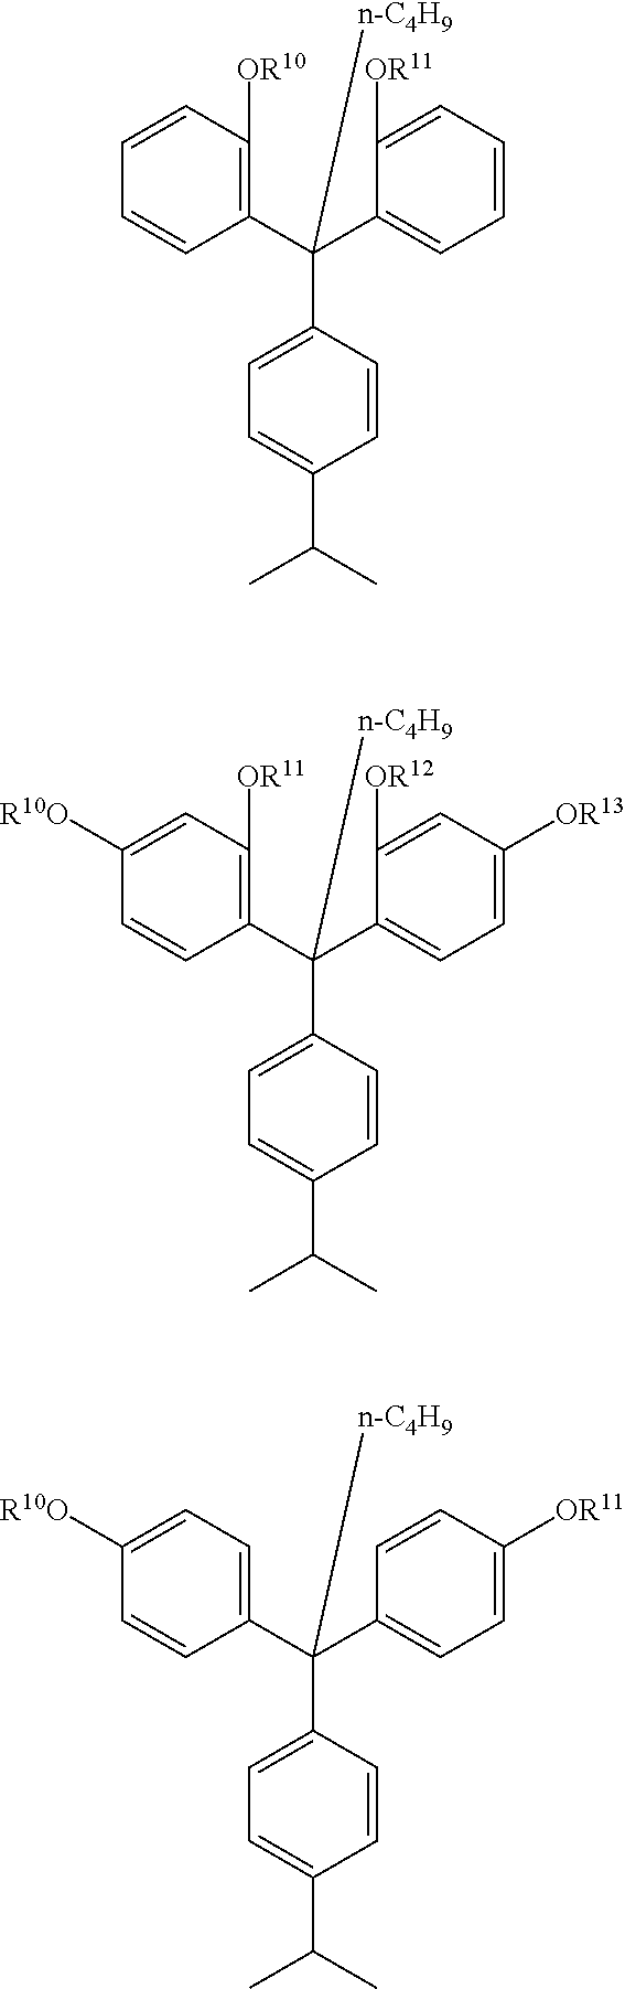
C1(C(C2=C([OR10])C=CC=C2)(C2=CC=C(C(C)C)C=C2)[n-C4H9])=CC=CC=C1[OR11].C1(C(C2=C([OR11])C=C([R10O])C=C2)(C2=CC=C(C(C)C)C=C2)[n-C4H9])=CC=C([OR13])C=C1[OR12].C1(C(C2=CC=C([R10O])C=C2)(C2=CC=C(C(C)C)C=C2)[n-C4H9])=CC=C([OR11])C=C1
